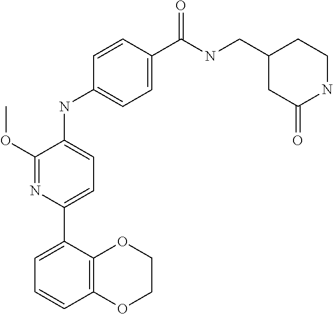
C1=C(C2=CC=C(NC3=CC=C(C(NCC4CC(=O)NCC4)=O)C=C3)C(OC)=N2)C2=C(C=C1)OCCO2
